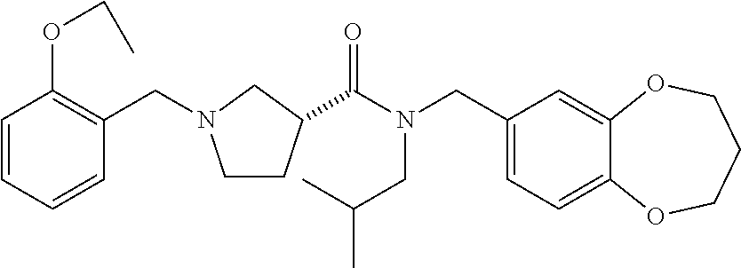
C1(CN(C(=O)C2CCN(CC3=C(OCC)C=CC=C3)C2)CC(C)C)=CC=C2C(=C1)OCCCO2
